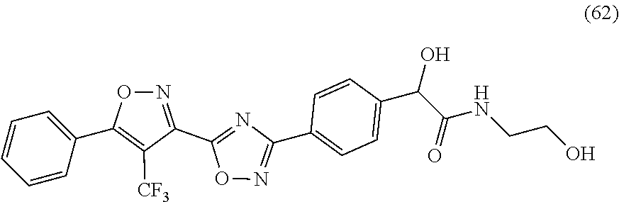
C1=CC=CC(C2=C([CF3])C(C3=NC(C4=CC=C(C(C(NCCO)=O)O)C=C4)=NO3)=NO2)=C1
